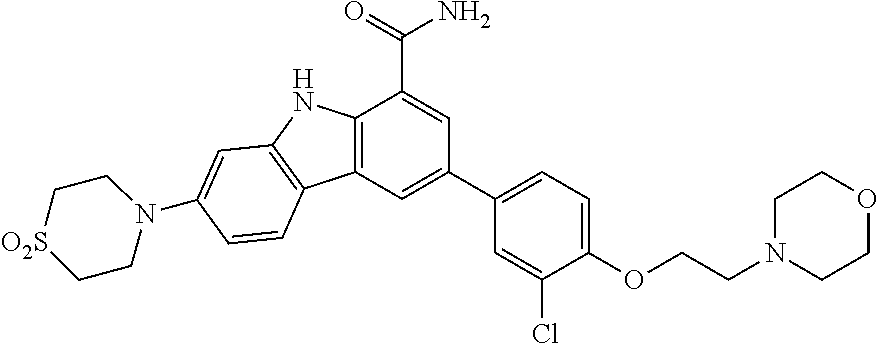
C12=C(C=C(C3=CC=C(OCCN4CCOCC4)C(Cl)=C3)C=C1C(=O)N)C1=C(N2)C=C(N2CC[O2S]CC2)C=C1
